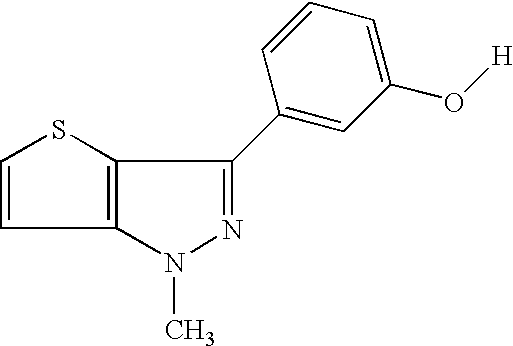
N1(C)N=C(C2=CC(O[H])=CC=C2)C2=C1C=CS2
